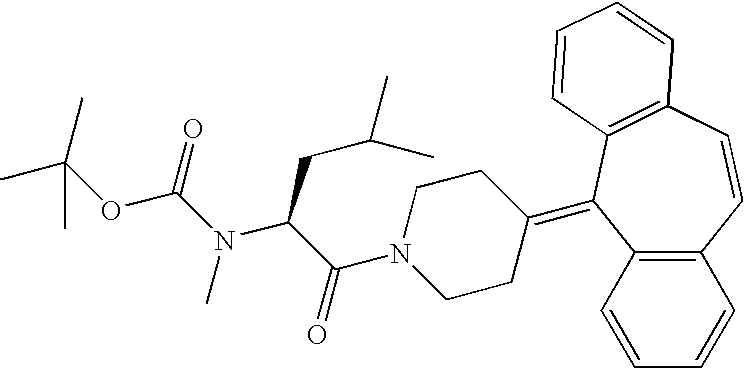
C12=C(C=CC=C1)C(=C1CCN(C(=O)C(CC(C)C)N(C)C(=O)OC(C)(C)C)CC1)C1=C(C=C2)C=CC=C1
